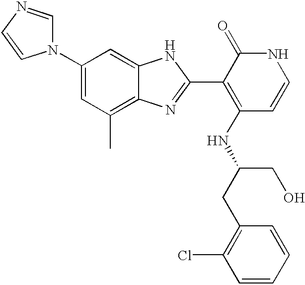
C1(N2C=NC=C2)=CC(C)=C2C(=C1)NC(C1=C(NC(CC3=C(Cl)C=CC=C3)CO)C=CNC1=O)=N2
